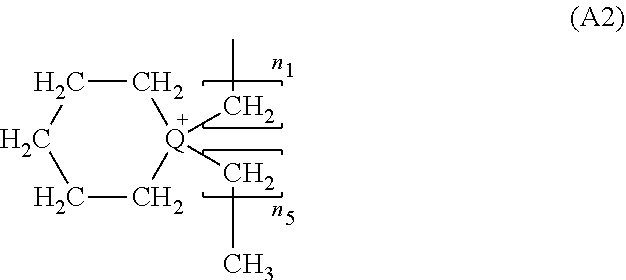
C1CCCC[Q]1(CC)CC
